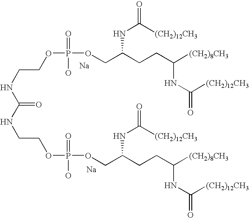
[Na].[Na].N(CCOP(OCC(CCC([(CH2)8CH3])NC(=O)[(CH2)12CH3])NC(=O)[(CH2)12CH3])(=O)O)C(=O)NCCOP(O)(=O)OCC(CCC([(CH2)8CH3])NC(=O)[(CH2)12CH3])NC(=O)[(CH2)12CH3]
